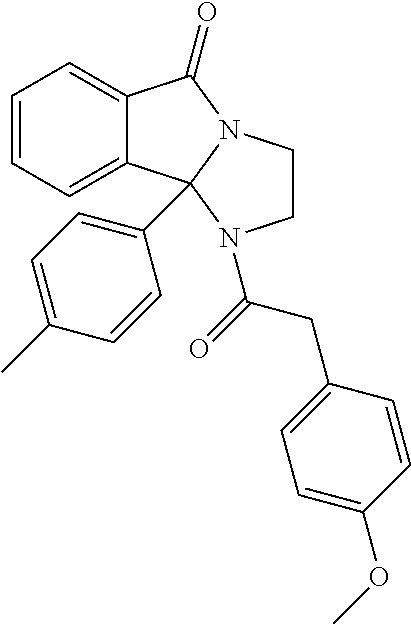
C1=CC=C2C(=C1)C1(C3=CC=C(C)C=C3)N(C2=O)CCN1C(=O)CC1=CC=C(OC)C=C1
